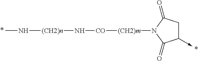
[(CH2)m](N1C(=O)C(->C)CC1=O)[CO]N[(CH2)n]NC
